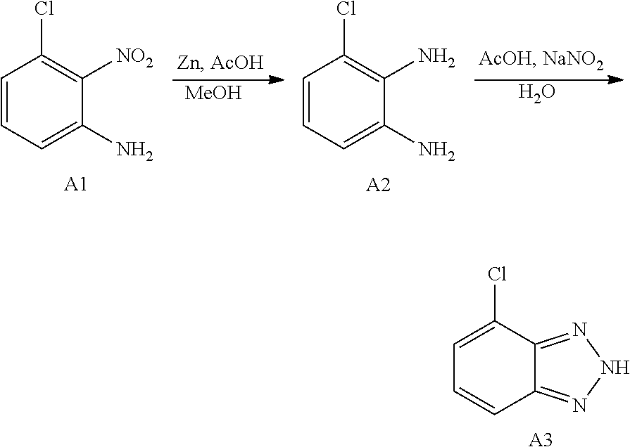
C1=C(Cl)C2=NNN=C2C=C1.[A3].C1=CC=C(N)C([NO2])=C1Cl.[A1].C1=CC=C(N)C(N)=C1Cl.[A2].[MeOH].O
